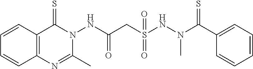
C12=C(C(=S)N(NC(CS(NN(C(C3=CC=CC=C3)=S)C)(=O)=O)=O)C(C)=N1)C=CC=C2
